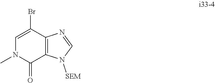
C1=C(Br)C2=C(C(=O)N1C)N([SEM])C=N2
